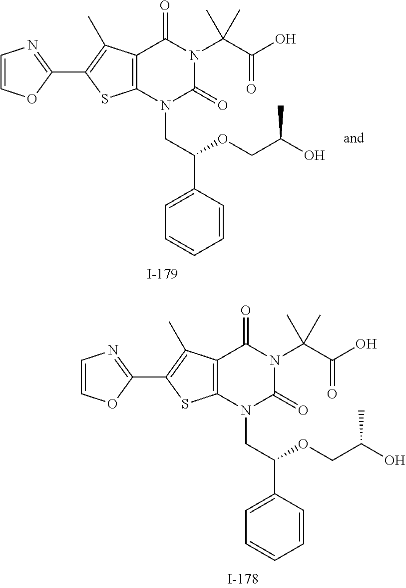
C1=CC=CC=C1C(CN1C2=C(C(=O)N(C(C(O)=O)(C)C)C1=O)C(C)=C(C1=NC=CO1)S2)OCC(C)O.C1=CC=CC=C1C(CN1C2=C(C(=O)N(C(C(O)=O)(C)C)C1=O)C(C)=C(C1=NC=CO1)S2)OCC(C)O
